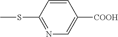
N1=C(SC)C=CC([COOH])=C1
